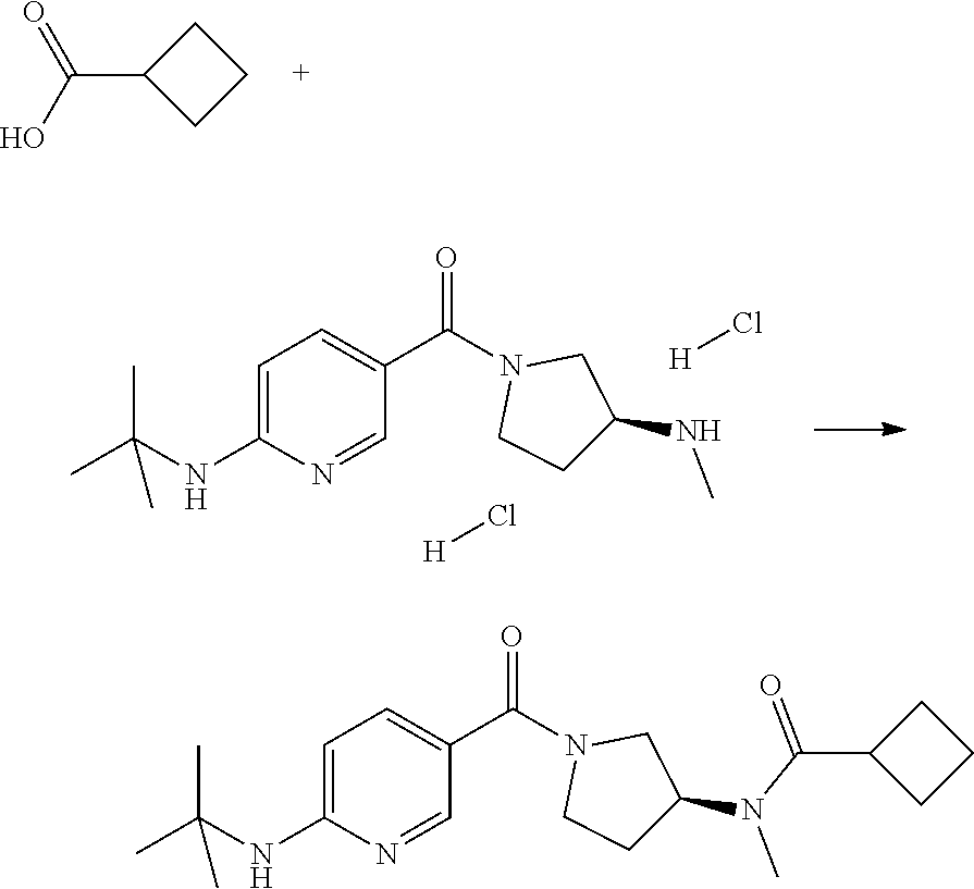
CC(NC1=CC=C(C(=O)N2CC(N(C)C(=O)C3CCC3)CC2)C=N1)(C)C.C(C1CCC1)(O)=O.CC(NC1=CC=C(C(=O)N2CC(NC)CC2)C=N1)(C)C.Cl[H].Cl[H]
